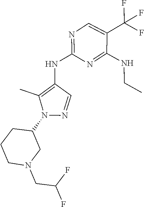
N1(CC(F)F)CCCC(N2N=CC(NC3=NC=C(C(F)(F)F)C(NCC)=N3)=C2C)C1
